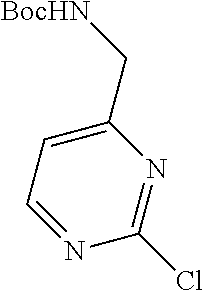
C1(C[BocHN])=CC=NC(Cl)=N1
